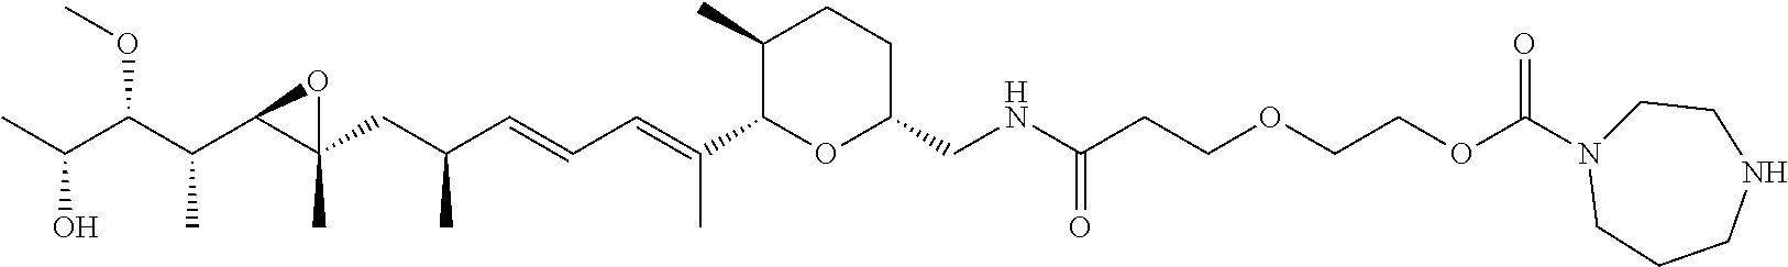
CC(C(C(C1C(CC(C=CC=C(C)C2OC(CNC(CCOCCOC(=O)N3CCCNCC3)=O)CCC2C)C)(C)O1)C)OC)O
